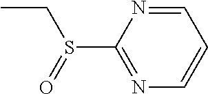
C1(S(CC)=O)=NC=CC=N1
